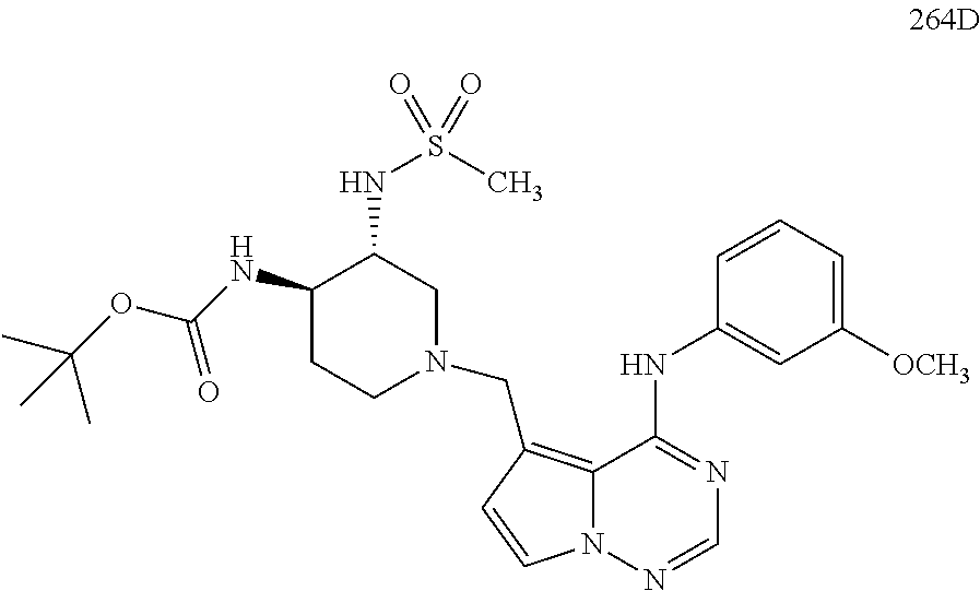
C1=CC=C([OCH3])C=C1NC1=NC=NN2C1=C(CN1CC(NS(=O)(C)=O)C(NC(=O)OC(C)(C)C)CC1)C=C2
